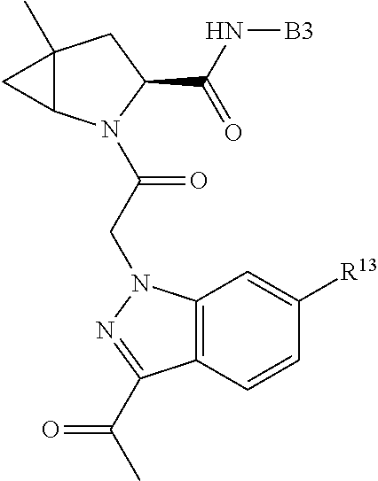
C12(C)C(N(C(CN3C4=C(C=CC([R13])=C4)C(C(C)=O)=N3)=O)C(C(N[B3])=O)C1)C2
